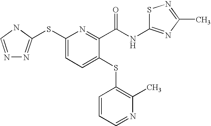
C1(SC2=NN=CN2)=CC=C(SC2=C(C)N=CC=C2)C(C(NC2=NC(C)=NS2)=O)=N1
